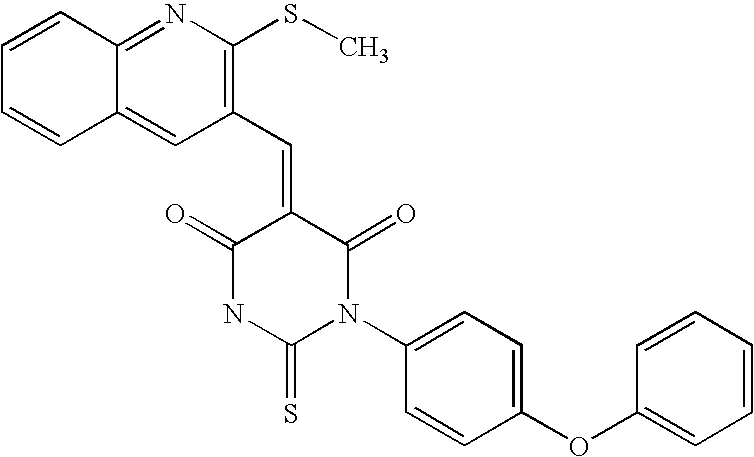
C1=CC=CC2=CC(C=C3C(=O)NC(=S)N(C4=CC=C(OC5=CC=CC=C5)C=C4)C3=O)=C(SC)N=C12
